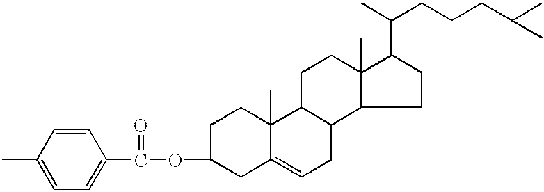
C1=CC(C)=CC=C1C(=O)OC1CCC2(C)C(=CCC3C2CCC2(C)C3CCC2C(CCCC(C)C)C)C1
